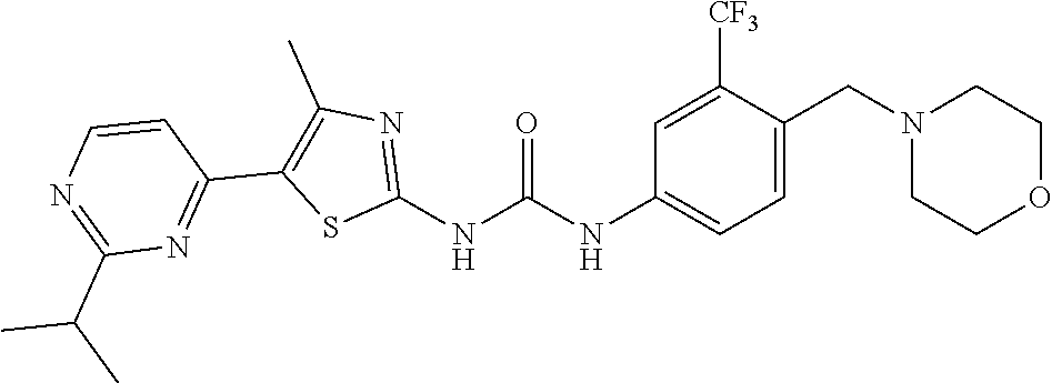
C1=C(CN2CCOCC2)C([CF3])=CC(NC(NC2=NC(C)=C(C3=NC(C(C)C)=NC=C3)S2)=O)=C1
